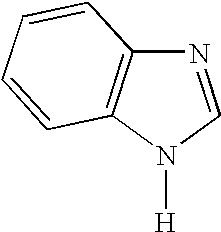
N1=CN([H])C2=C1C=CC=C2
